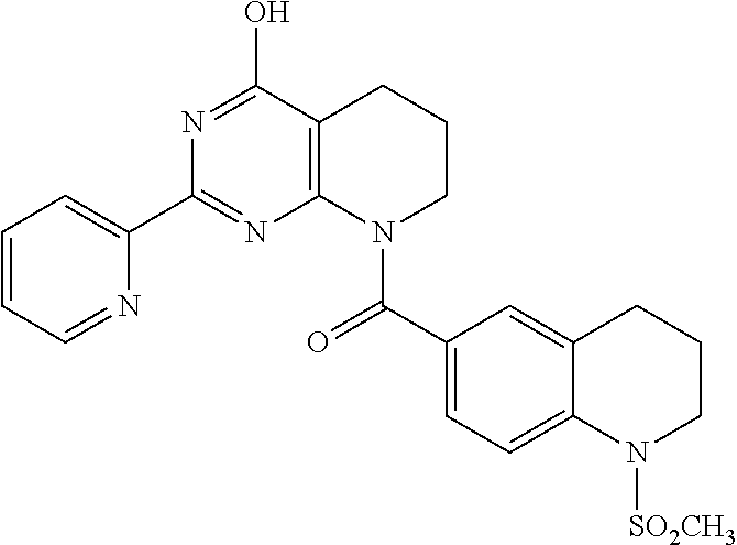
C1=CC=NC(C2=NC3=C(C(O)=N2)CCCN3C(=O)C2=CC=C3C(=C2)CCCN3[SO2CH3])=C1
